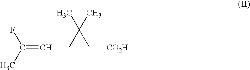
C(=CC1C([CO2H])C1(C)C)(F)C
